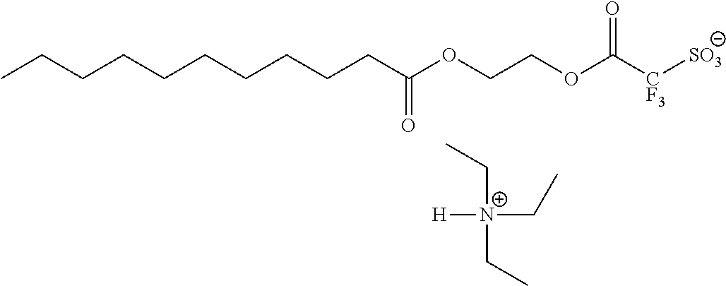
CCCCCCCCCCC(OCCOC(=O)[CF3][SO3])=O.C([N+](CC)(CC)[H])C
